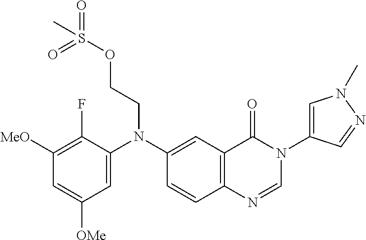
C1([MeO])=C(F)C(N(C2=CC3=C(C=C2)N=CN(C2=CN(C)N=C2)C3=O)CCOS(=O)(=O)C)=CC([OMe])=C1
